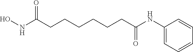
ONC(CCCCCCC(NC1=CC=CC=C1)=O)=O
